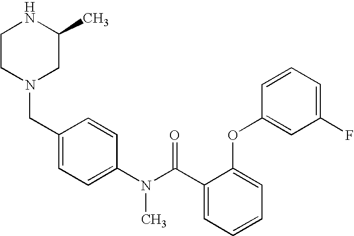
C1CN(CC2=CC=C(N(C(C3=CC=CC=C3OC3=CC(F)=CC=C3)=O)C)C=C2)CC(C)N1
